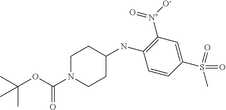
C1N(C(=O)OC(C)(C)C)CCC(NC2=C([N+](=O)[O-])C=C(S(=O)(=O)C)C=C2)C1
